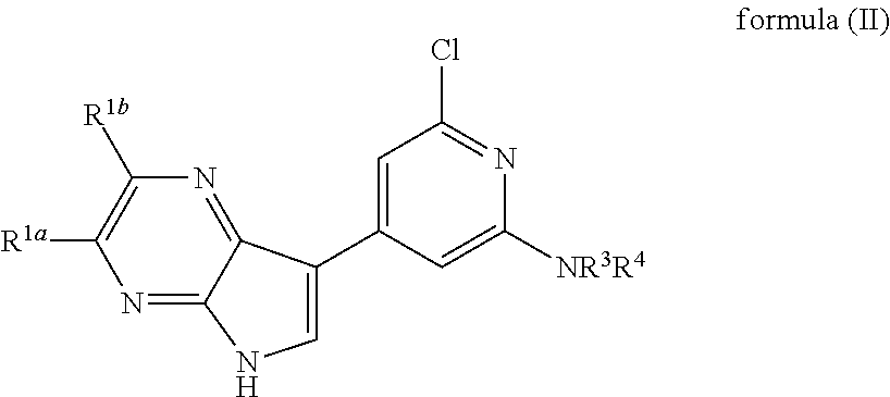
C1=C(C2=CNC3=NC([R1a])=C([R1b])N=C23)C=C([NR3R4])N=C1Cl
